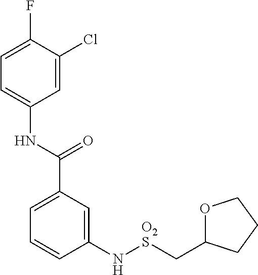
C1(N[O2S]CC2OCCC2)=CC(C(NC2=CC=C(F)C(Cl)=C2)=O)=CC=C1
